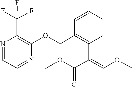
C1=NC(OCC2=C(C(C(OC)=O)=COC)C=CC=C2)=C(C(F)(F)F)N=C1
